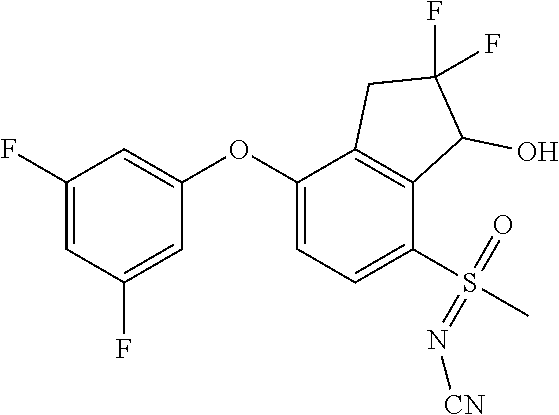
C1(F)=CC(F)=CC(OC2=CC=C(S(=O)(=N[CN])C)C3=C2CC(F)(F)C3O)=C1
